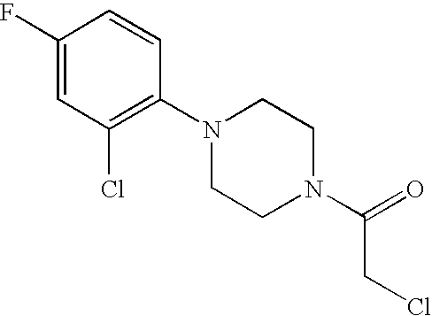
C1(F)=CC(Cl)=C(N2CCN(C(=O)CCl)CC2)C=C1
